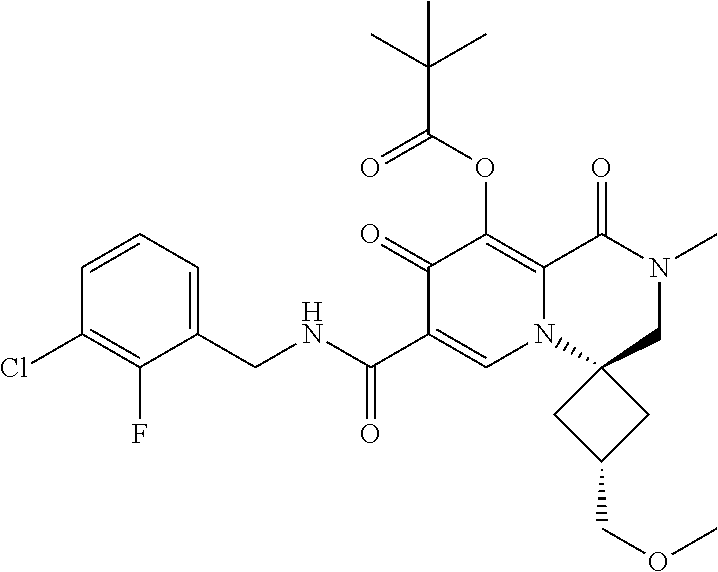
C1=CC=C(CNC(C2=CN3C(=C(OC(C(C)(C)C)=O)C2=O)C(=O)N(C)CC32CC(COC)C2)=O)C(F)=C1Cl
